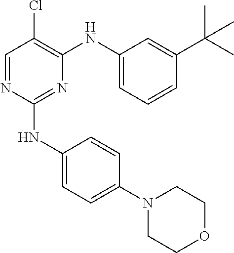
C1=NC(NC2=CC=C(N3CCOCC3)C=C2)=NC(NC2=CC=CC(C(C)(C)C)=C2)=C1Cl
